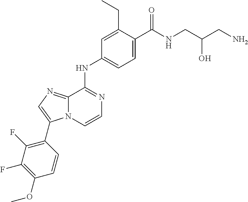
C1(CC)=CC(NC2=NC=CN3C2=NC=C3C2=C(F)C(F)=C(OC)C=C2)=CC=C1C(NCC(CN)O)=O
